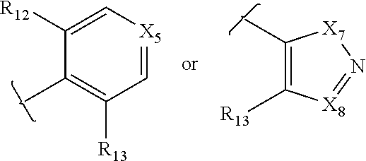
C1=[X5]C=C([R12])C(C)=C1[R13].C1(C)=C([R13])[X8]=N[X7]1
